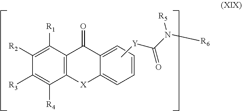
C12=C([X]C3=CC=CC=C3C1=O)C([R4])=C([R3])C([R2])=C2[R1].C[Y]C(N([R6])[R5])=O
